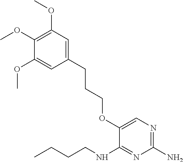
C1(OC)=C(OC)C=C(CCCOC2=CN=C(N)N=C2NCCCC)C=C1OC
